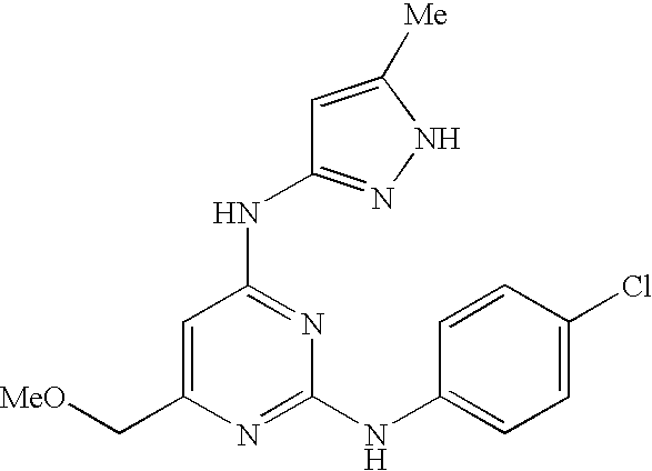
C(C1=CC(NC2=NNC([Me])=C2)=NC(NC2=CC=C(Cl)C=C2)=N1)[MeO]
